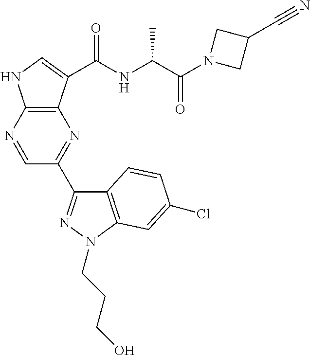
C1=NC2=C(N=C1C1=NN(CCCO)C3=C1C=CC(Cl)=C3)C(C(NC(C(N1CC(C#N)C1)=O)C)=O)=CN2
